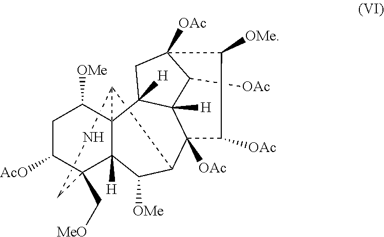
C12([H])C([OMe])C3C4([OAc])C5([H])C([OAc])C([OAc])(CC5([H])C15C3NCC2(C[MeO])C([AcO])CC5[OMe])C([OMe])C4[OAc]
